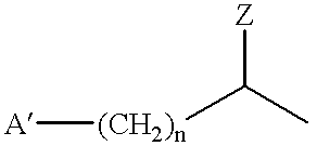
[A][(CH2)n]C(C)[Z]
